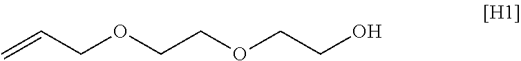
C=CCOCCOCCO
